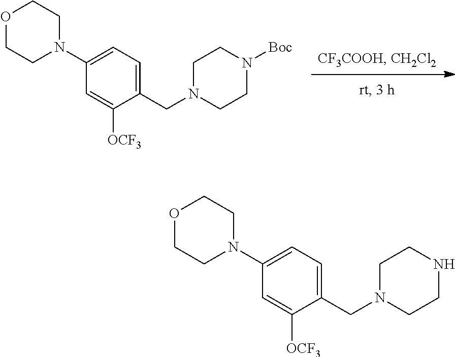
C1=C([OCF3])C(CN2CCN([Boc])CC2)=CC=C1N1CCOCC1.C1=C([OCF3])C(CN2CCNCC2)=CC=C1N1CCOCC1
